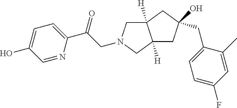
C(C(=O)C1=CC=C(O)C=N1)N1CC2([H])C([H])(C1)CC(CC1=CC=C(F)C=C1C)(O)C2
